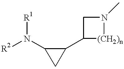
[R2]N(C1CC1C1CN(C)[(CH2)n]1)[R1]
